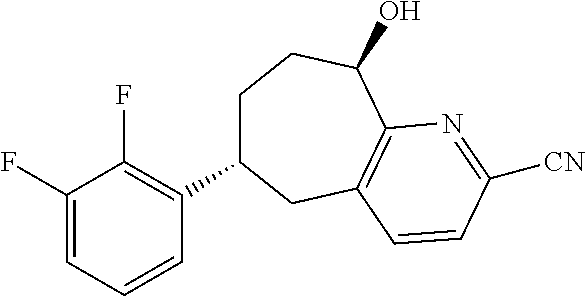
C1C(C2=C(F)C(F)=CC=C2)CC2=C(C(O)C1)N=C([CN])C=C2
